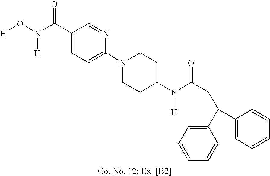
C1(C(N(O[H])[H])=O)=CC=C(N2CCC(N(C(=O)CC(C3=CC=CC=C3)C3=CC=CC=C3)[H])CC2)N=C1
